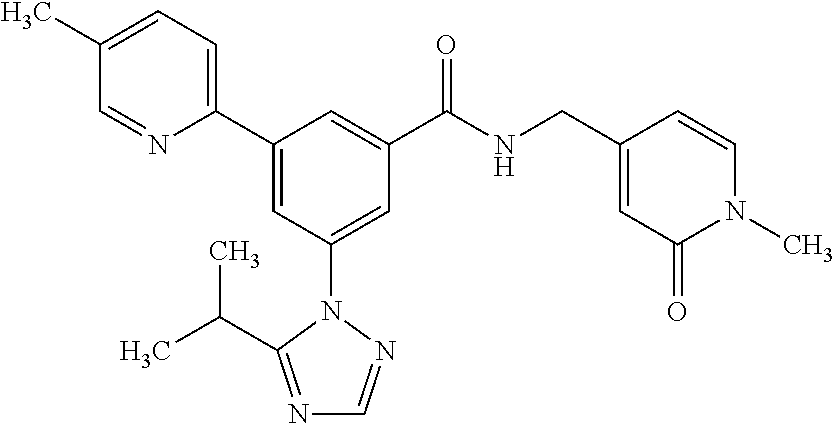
C1(C2=CC(N3N=CN=C3C(C)C)=CC(C(NCC3=CC(=O)N(C)C=C3)=O)=C2)=CC=C(C)C=N1
